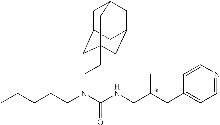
C(CCN(C(NCC(CC1=CC=NC=C1)C)=O)CCC12CC3CC(CC(C1)C3)C2)CC.[H]
